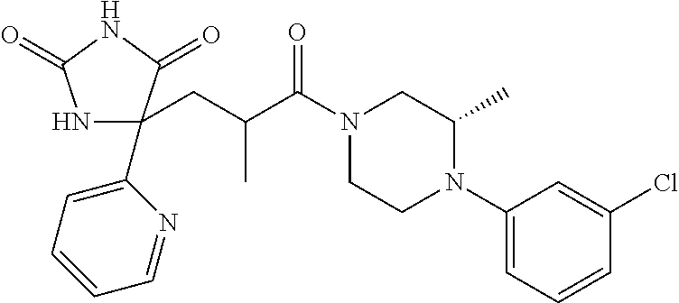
N1C(C2=CC=CC=N2)(CC(C(N2CCN(C3=CC=CC(Cl)=C3)C(C)C2)=O)C)C(=O)NC1=O
